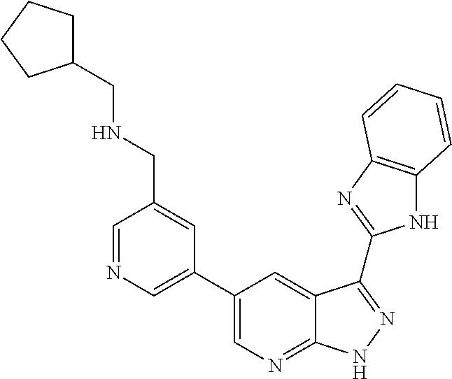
C1=NC=C(C2=CN=C3C(=C2)C(C2=NC4=C(N2)C=CC=C4)=NN3)C=C1CNCC1CCCC1
